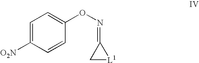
C1=C([O2N])C=CC(ON=C2C[L1]2)=C1
